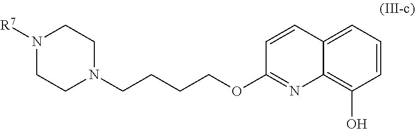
C1=C2C(=C(O)C=C1)N=C(OCCCCN1CCN([R7])CC1)C=C2
